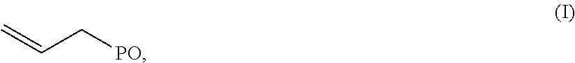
C=CC[PO]
